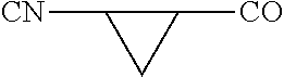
C1([CO])C([CN])C1
